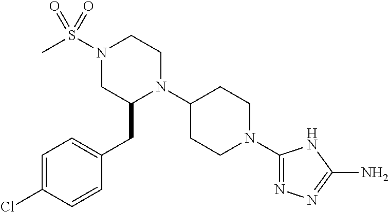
C1=C(Cl)C=CC(CC2N(C3CCN(C4=NN=C(N)N4)CC3)CCN(S(C)(=O)=O)C2)=C1
